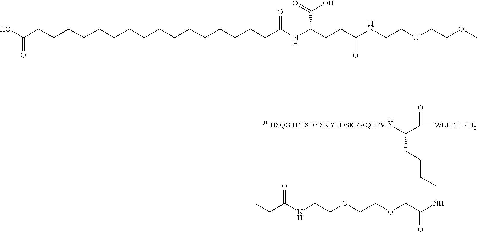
[H].C(NCCOCCOCC(=O)NCCCCC([H-HSQGTFTSDYSKYLDSKRAQEFV-N])C([WLLET-NH2])=O)(=O)CC.C(CCCCCCC(NC(CCC(NCCOCCOC)=O)C(O)=O)=O)CCCCCCCCCC(O)=O
